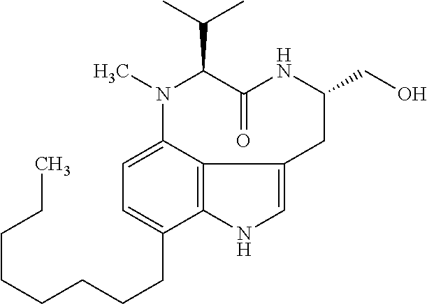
C1(C(C)C)C(=O)NC(CO)CC2=CNC3=C2C(=CC=C3CCCCCCCC)N1C
